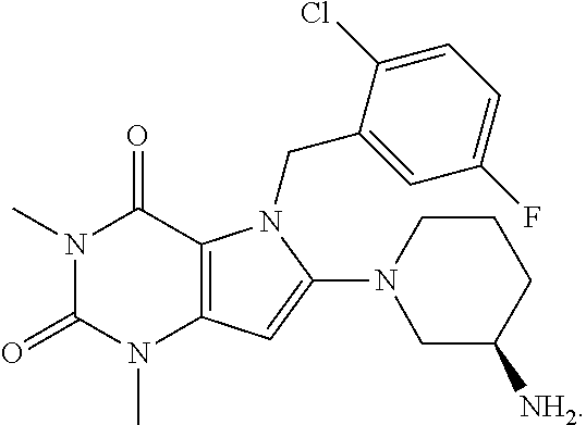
N1(C)C(=O)N(C)C2=C(C1=O)N(CC1=CC(F)=CC=C1Cl)C(N1CCCC([NH2])C1)=C2
